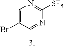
C1=C(Br)C=NC([SF5])=N1
